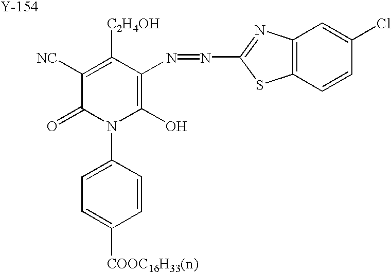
C1([NC])=C([C2H4OH])C(N=NC2=NC3=C(S2)C=CC(Cl)=C3)=C(O)N(C2=CC=C([COOC16H33(n)])C=C2)C1=O.[Y]
